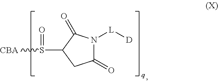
C1(=O)N([L][D])C(=O)C(S([CBA])=O)C1
